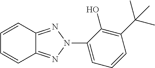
C12=NN(C3=CC=CC(C(C)(C)C)=C3O)N=C1C=CC=C2
